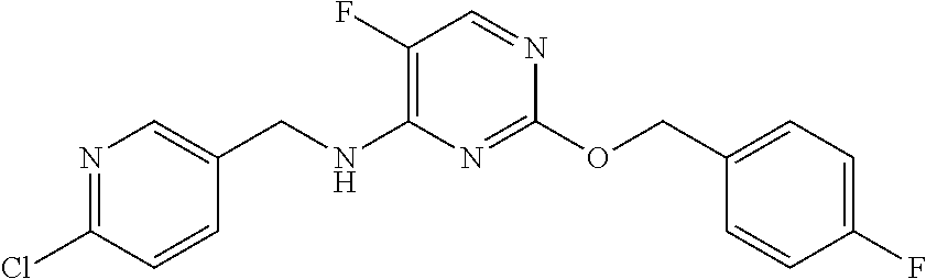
N1=C(Cl)C=CC(CNC2=C(F)C=NC(OCC3=CC=C(F)C=C3)=N2)=C1
